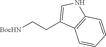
C(C[BocHN])C1=CNC2=C1C=CC=C2
